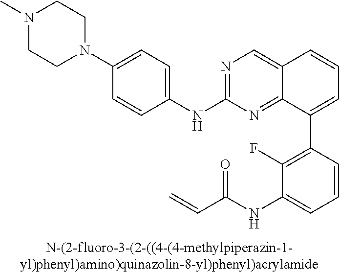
N1=C(NC2=CC=C(N3CCN(C)CC3)C=C2)N=C2C(=C1)C=CC=C2C1=C(F)C(NC(C=C)=O)=CC=C1
